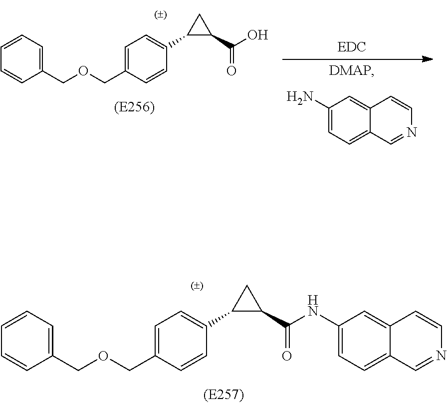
C1(N)=CC=C2C(=C1)C=CN=C2.C1=C(COCC2=CC=CC=C2)C=CC(C2C(C(O)=O)C2)=C1.C1=C(COCC2=CC=CC=C2)C=CC(C2C(C(NC3=CC=C4C(=C3)C=CN=C4)=O)C2)=C1
